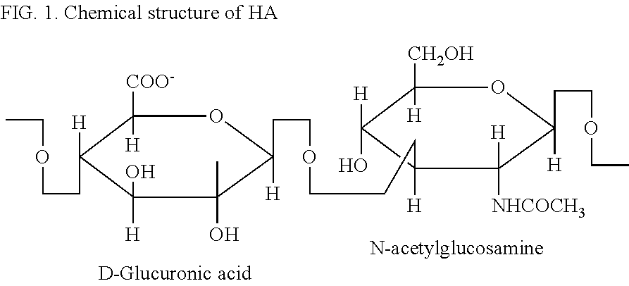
C1([COO-])([H])C([H])(CCOCC)C([H])(O)C(C)(O)C(CCOCCCC2([H])C([H])(O)C([CH2OH])([H])OC(CCOCC)([H])C2([H])[NHCOCH3])([H])O1
